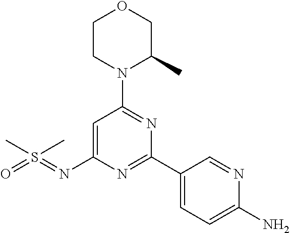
O1CCN(C2=NC(C3=CC=C(N)N=C3)=NC(N=S(=O)(C)C)=C2)C(C)C1
